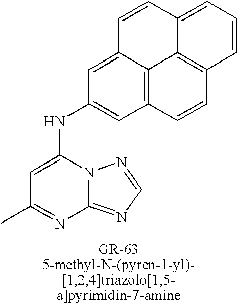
N12C(=NC=N1)N=C(C)C=C2NC1=CC2=C3C(=C1)C=CC1=CC=CC(=C31)C=C2
